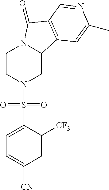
C1CN(S(C2=CC=C([CN])C=C2[CF3])(=O)=O)CC2N1C(=O)C1=C2C=C(C)N=C1
